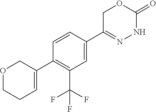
C1=CC(C2=CCCOC2)=C(C(F)(F)F)C=C1C1=NNC(=O)OC1
